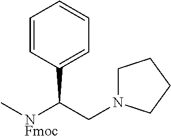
C1=CC(C(CN2CCCC2)[NFmoc]C)=CC=C1
